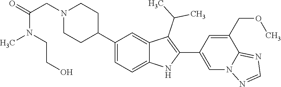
C1(C2CCN(CC(N(CCO)C)=O)CC2)=CC=C2C(=C1)C(C(C)C)=C(C1=CN3C(=NC=N3)C(COC)=C1)N2
